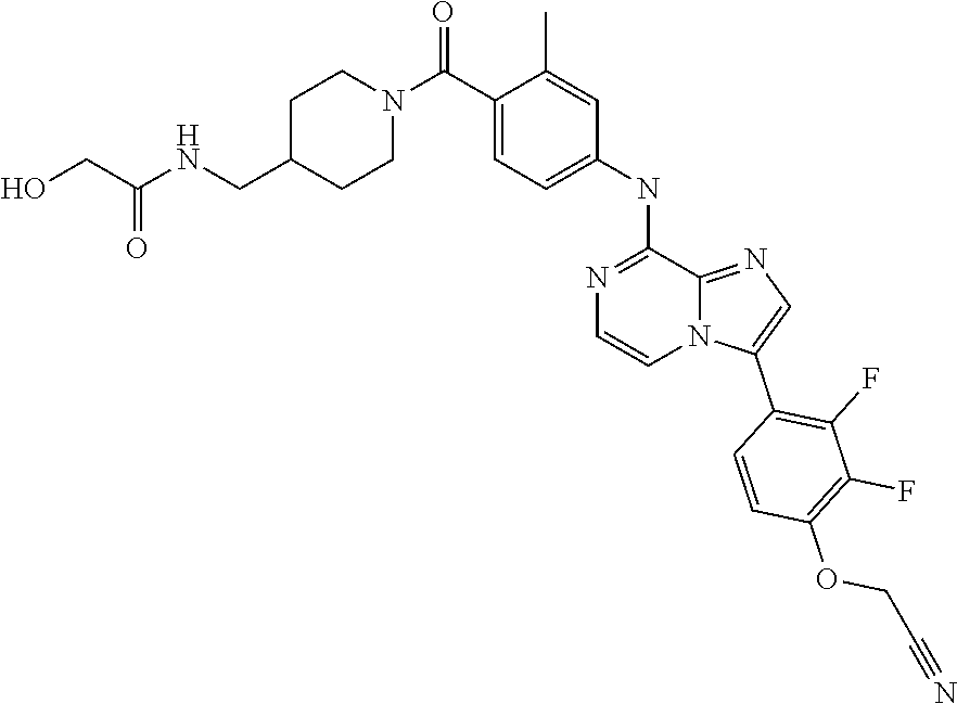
N1(C(C2=CC=C(NC3=NC=CN4C3=NC=C4C3=C(F)C(F)=C(OCC#N)C=C3)C=C2C)=O)CCC(CNC(CO)=O)CC1
